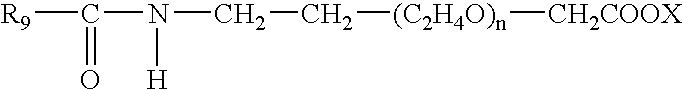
[R9]C(N(CC[(C2H4O)n][CH2COOX])[H])=O
